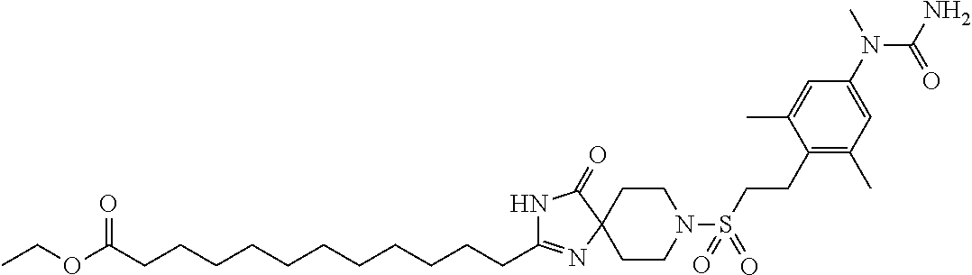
C1CN(S(=O)(=O)CCC2=C(C)C=C(N(C)C(=O)N)C=C2C)CCC12N=C(CCCCCCCCCCCC(=O)OCC)NC2=O
